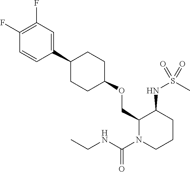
C1(OCC2C(NS(C)(=O)=O)CCCN2C(NCC)=O)CCC(C2=CC(F)=C(F)C=C2)CC1
